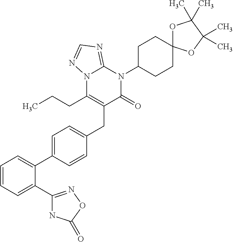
C1=C(C2=CC=CC=C2C2=NOC(=O)N2)C=CC(CC2=C(CCC)N3C(=NC=N3)N(C3CCC4(CC3)OC(C)(C)C(C)(C)O4)C2=O)=C1
